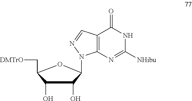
N1C([NHibu])=NC2=C(C1=O)C=NN2C1C(O)C(O)C(C[DMTrO])O1
